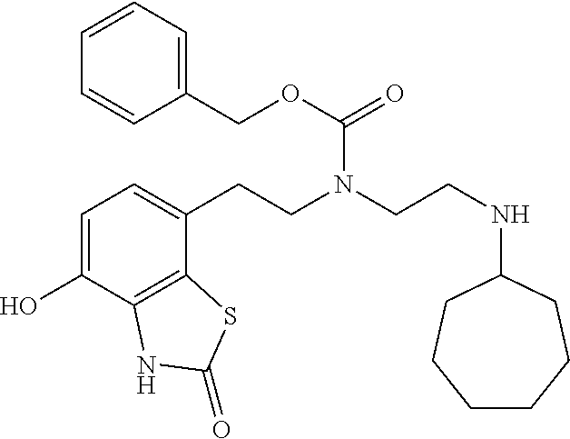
C1=C(O)C2=C(C(CCN(CCNC3CCCCCC3)C(OCC3=CC=CC=C3)=O)=C1)SC(=O)N2
